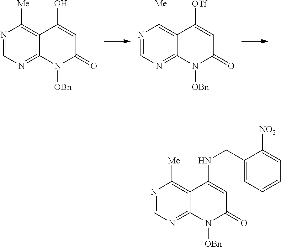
N1=CN=C2C(=C1[Me])C(O)=CC(=O)N2[OBn].N1=CN=C2C(=C1[Me])C([OTf])=CC(=O)N2[OBn].N1=CN=C2C(=C1[Me])C(NCC1=CC=CC=C1[NO2])=CC(=O)N2[OBn]
